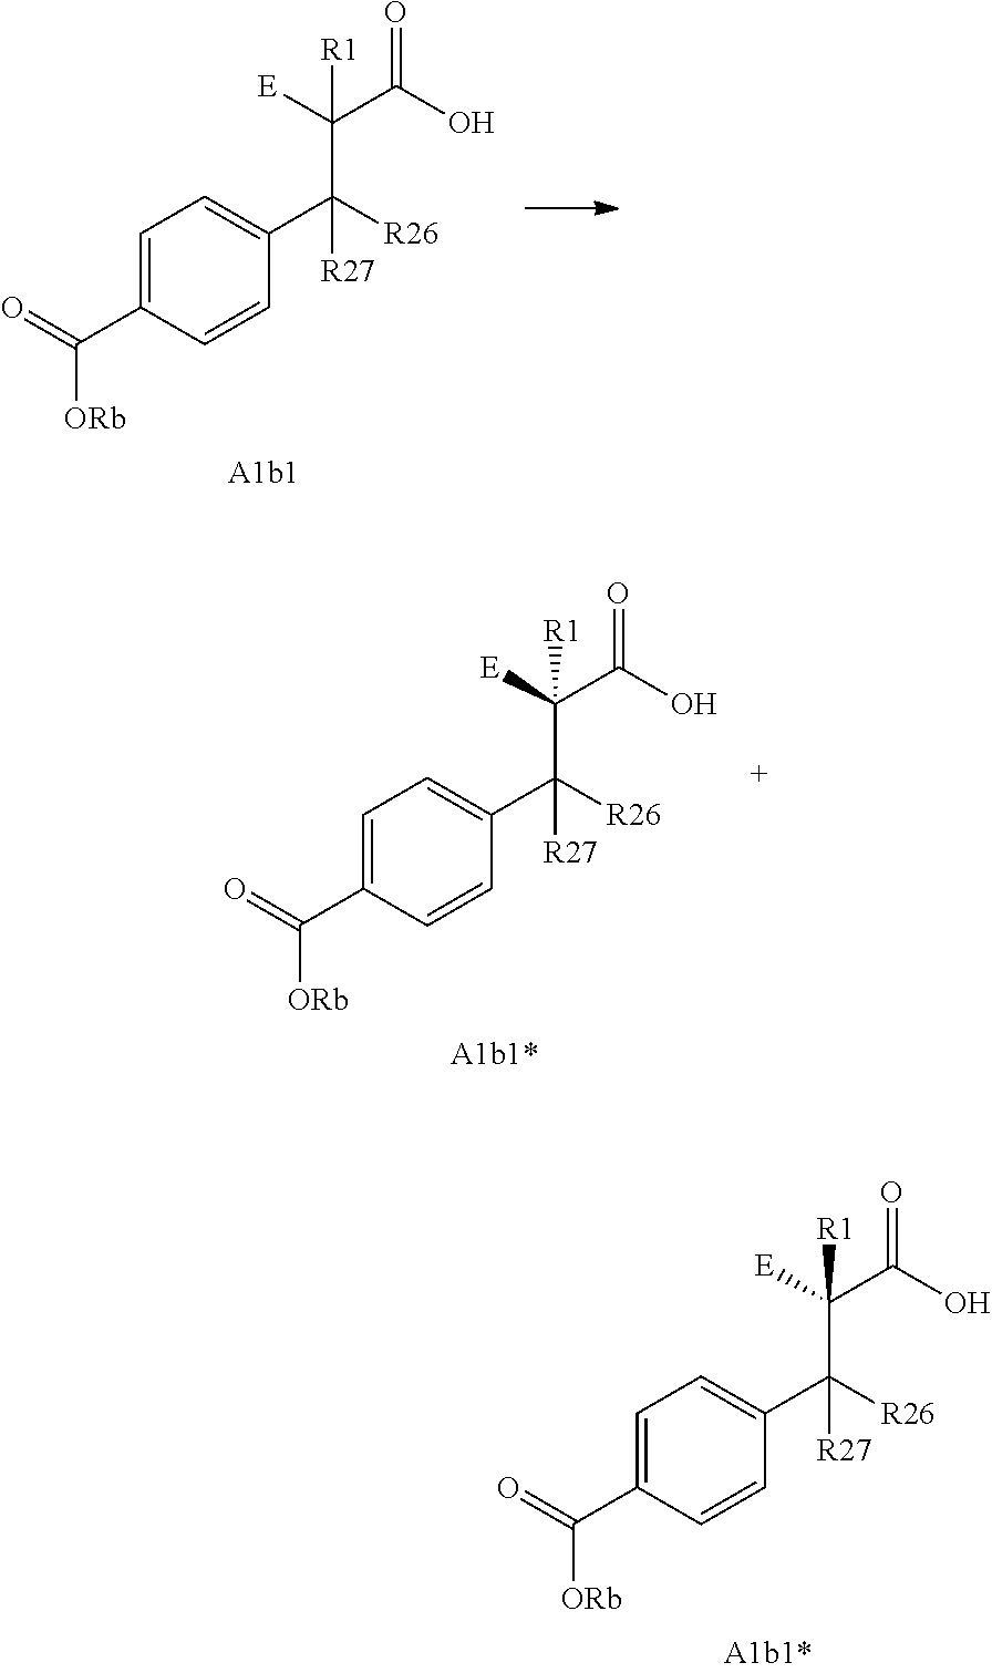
C([ORb])(=O)C1=CC=C(C([R26])(C(C(O)=O)([E])[R1])[R27])C=C1.C([ORb])(=O)C1=CC=C(C([R26])(C(C(O)=O)([E])[R1])[R27])C=C1.C([ORb])(=O)C1=CC=C(C([R26])(C(C(O)=O)([E])[R1])[R27])C=C1
